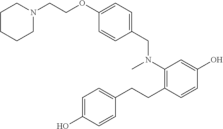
C1=CC(O)=CC=C1CCC1=C(N(CC2=CC=C(OCCN3CCCCC3)C=C2)C)C=C(O)C=C1
